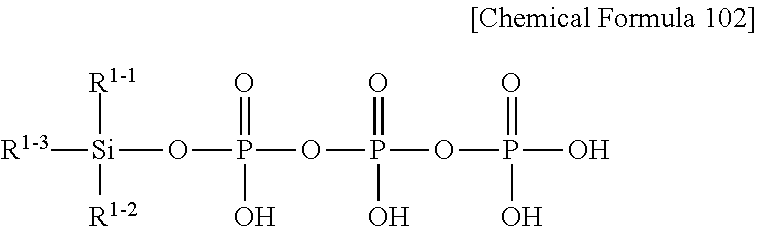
[R1-3][Si]([R1-1])([R1-2])OP(OP(=O)(OP(O)(=O)O)O)(=O)O
